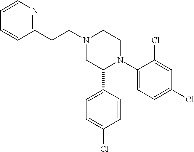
C1(C2N(C3=CC=C(Cl)C=C3Cl)CCN(CCC3=NC=CC=C3)C2)=CC=C(Cl)C=C1
